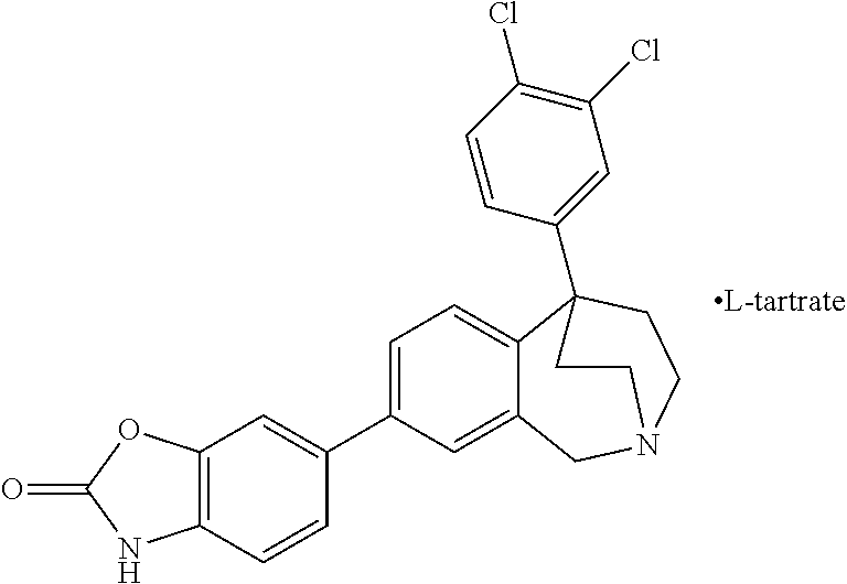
C1=C(C2=CC=C3C(=C2)CN2CCC3(C3=CC(Cl)=C(Cl)C=C3)CC2)C=CC2=C1OC(=O)N2
